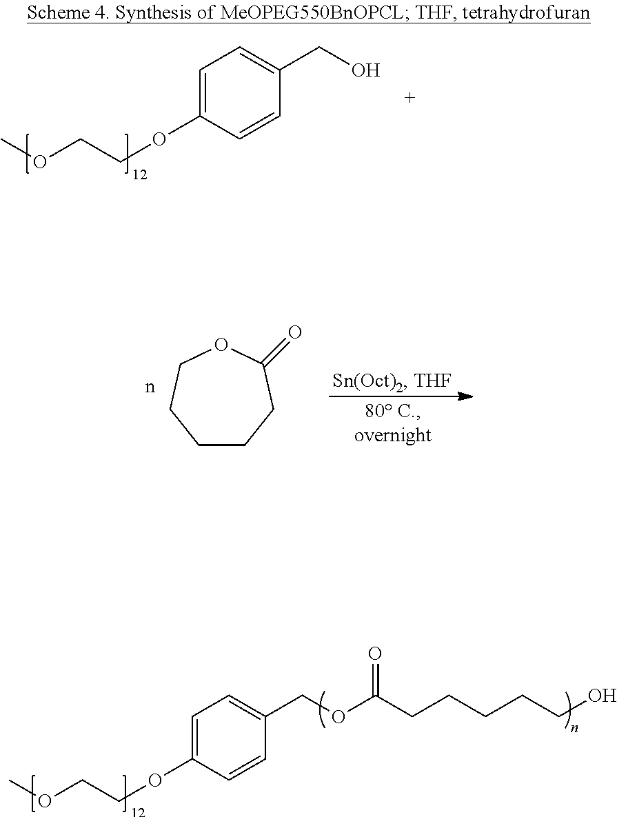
C1CCC(=O)OCC1.C1=CC(CO)=CC=C1OCCOC.C1=CC(COC(CCCCCO)=O)=CC=C1OCCOC
